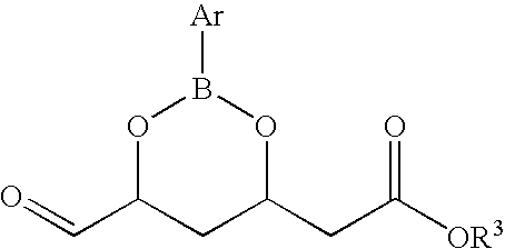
O1C(C=O)CC(CC([OR3])=O)OB1[Ar]
